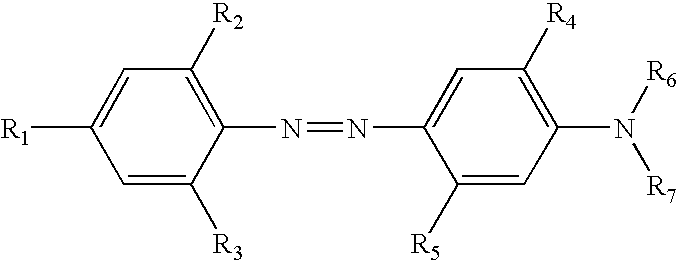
C1=C([R1])C=C([R3])C(N=NC2=CC([R4])=C(N([R6])[R7])C=C2[R5])=C1[R2]
